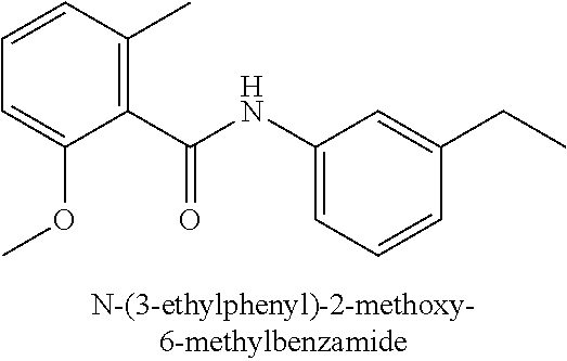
C1(C(NC2=CC=CC(CC)=C2)=O)=C(C)C=CC=C1OC
